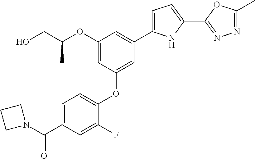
C1(OC(CO)C)=CC(OC2=CC=C(C(=O)N3CCC3)C=C2F)=CC(C2=CC=C(C3=NN=C(C)O3)N2)=C1
